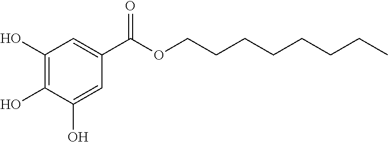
C1(O)=C(O)C(O)=CC(C(OCCCCCCCC)=O)=C1
